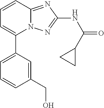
C1=C(C2=CC=CC3=NC(NC(=O)C4CC4)=NN23)C=C(CO)C=C1
